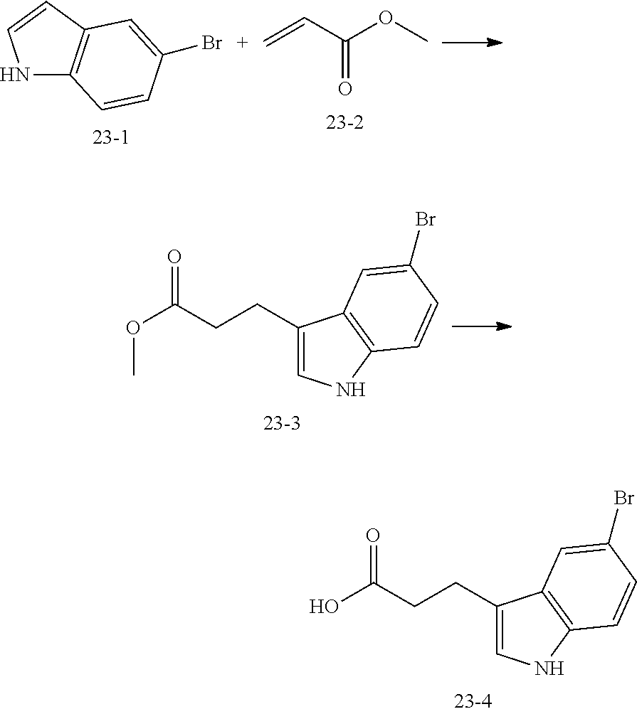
N1C2=C(C=C1)C=C(Br)C=C2.C=CC(=O)OC.COC(CCC1=CNC2=C1C=C(Br)C=C2)=O.OC(CCC1=CNC2=C1C=C(Br)C=C2)=O
